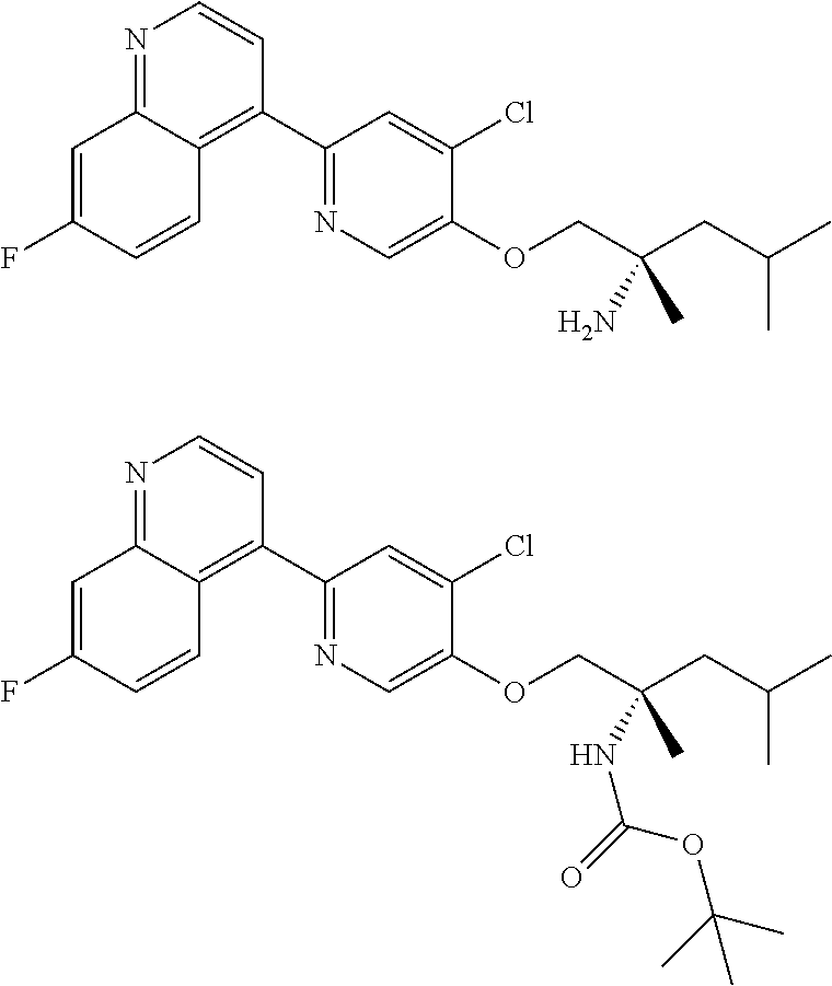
N1=C2C(=C(C3=NC=C(OCC(CC(C)C)(N)C)C(Cl)=C3)C=C1)C=CC(F)=C2.N1=C2C(=C(C3=NC=C(OCC(CC(C)C)(NC(=O)OC(C)(C)C)C)C(Cl)=C3)C=C1)C=CC(F)=C2
